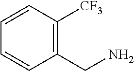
C1(CN)=C([CF3])C=CC=C1
